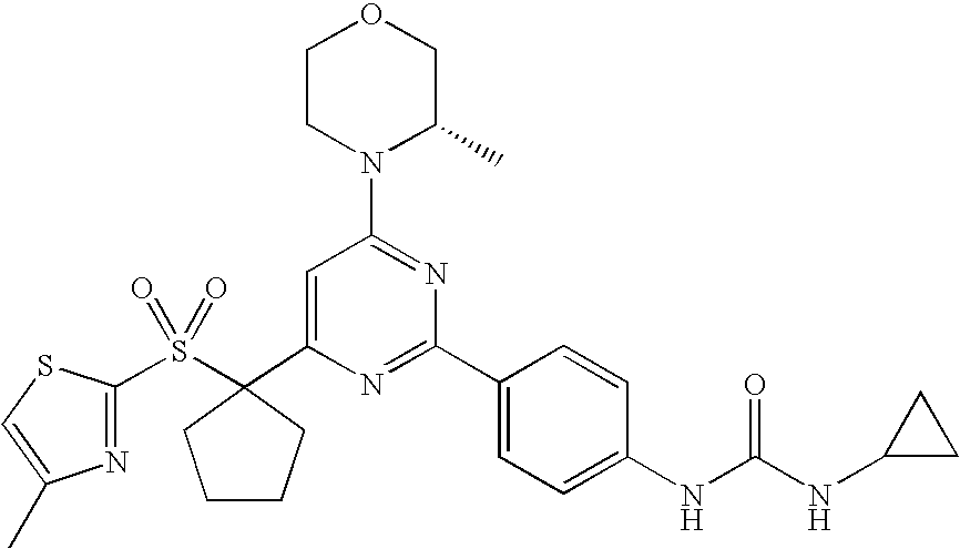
C1(C2(S(=O)(=O)C3=NC(C)=CS3)CCCC2)=CC(N2C(C)COCC2)=NC(C2=CC=C(NC(=O)NC3CC3)C=C2)=N1
